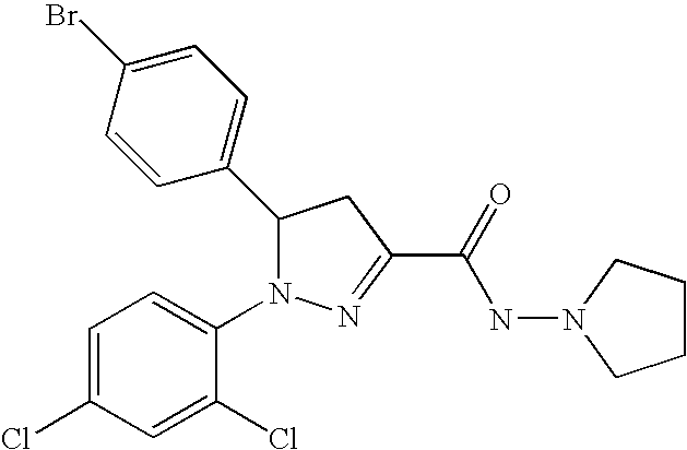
C1(C2N(C3=CC=C(Cl)C=C3Cl)N=C(C(=O)NN3CCCC3)C2)=CC=C(Br)C=C1
